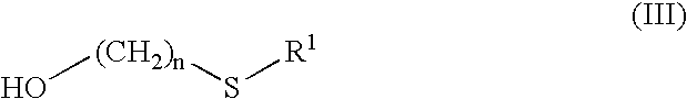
O[(CH2)n]S[R1]
